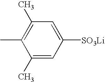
C1(C)=C(C)C=C([SO3Li])C=C1C
